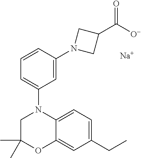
C1(C)(C)CN(C2=CC=CC(N3CC(C([O-])=O)C3)=C2)C2=CC=C(CC)C=C2O1.[Na]
